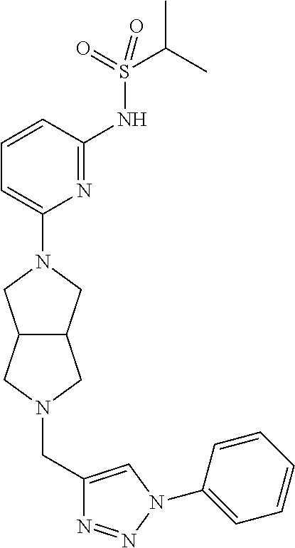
C1=CC(NS(C(C)C)(=O)=O)=NC(N2CC3C(C2)CN(CC2=CN(C4=CC=CC=C4)N=N2)C3)=C1
